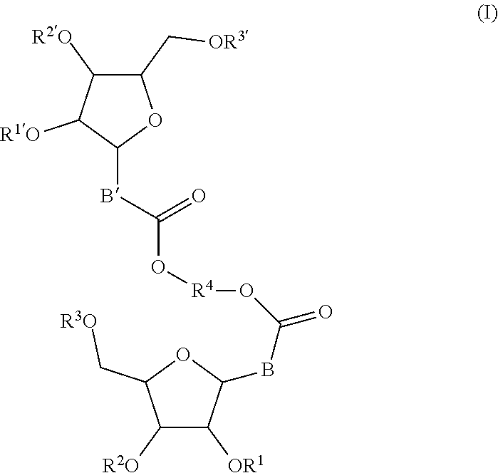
O([R4]OC(=O)BC1C([R1O])C([R2O])C(C[OR3])O1)C(=O)BC1C([OR1])C([R2O])C(C[R3O])O1
